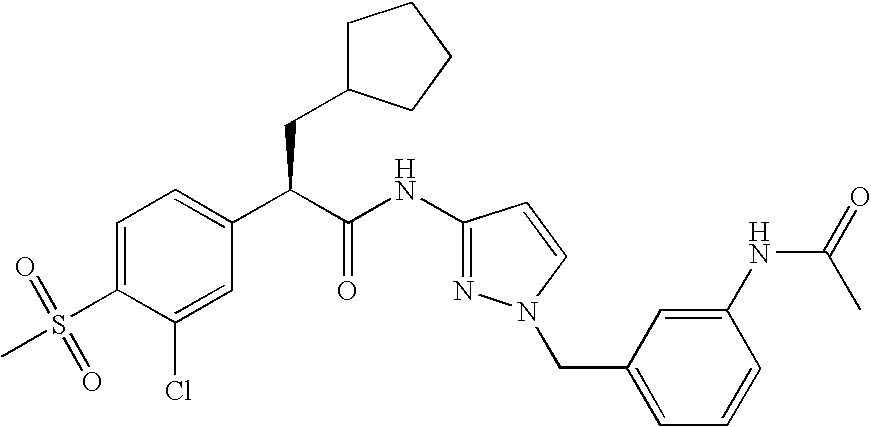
C1=C(S(=O)(C)=O)C(Cl)=CC(C(C(NC2=NN(CC3=CC=CC(NC(=O)C)=C3)C=C2)=O)CC2CCCC2)=C1
